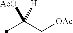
C(C[OAc])(C)([AcO])[H]
